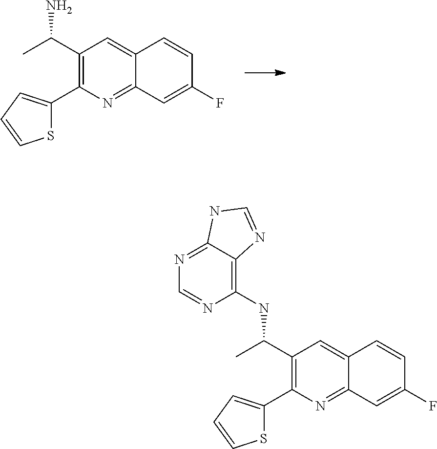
S1C(C2=C(C(C)N)C=C3C(=N2)C=C(F)C=C3)=CC=C1.S1C(C2=C(C(C)NC3=C4C(=NC=N3)NC=N4)C=C3C(=N2)C=C(F)C=C3)=CC=C1
